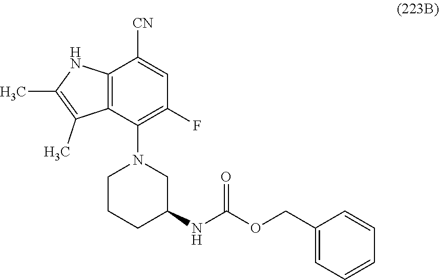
C12=C(C(N3CCCC(NC(OCC4=CC=CC=C4)=O)C3)=C(F)C=C1[CN])C(C)=C(C)N2
